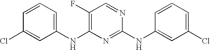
ClC1=CC(NC2=C(F)C=NC(NC3=CC(Cl)=CC=C3)=N2)=CC=C1
